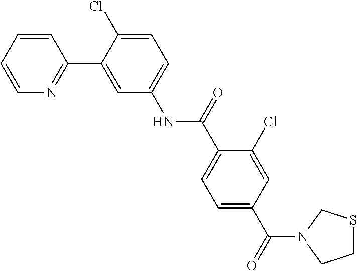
C1=CC=CN=C1C1=CC(NC(C2=CC=C(C(=O)N3CCSC3)C=C2Cl)=O)=CC=C1Cl
